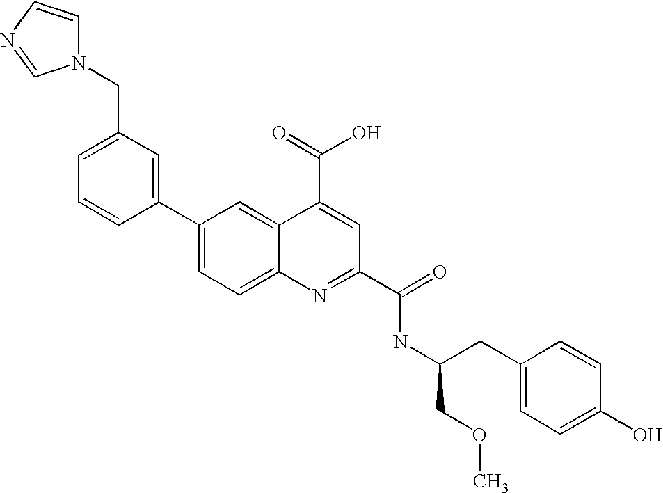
N1(CC2=CC=CC(C3=CC=C4C(=C3)C(C(=O)O)=CC(C(=O)NC(CC3=CC=C(O)C=C3)COC)=N4)=C2)C=CN=C1
